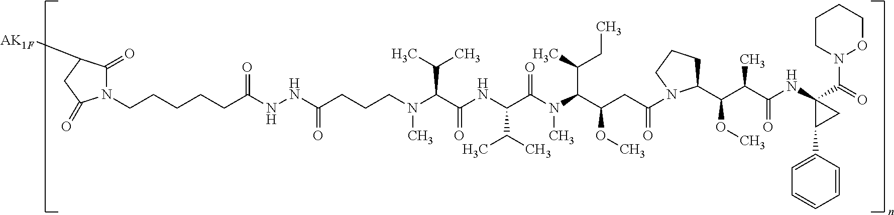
N1(CCCCCC(NNC(=O)CCCN(C(C(C)C)C(=O)NC(C(C)C)C(N(C(C(CC)C)C(OC)CC(N2C(C(C(C(=O)NC3(C(=O)N4OCCCC4)C(C4=CC=CC=C4)C3)C)OC)CCC2)=O)C)=O)C)=O)C(=O)C([AK1F])CC1=O
